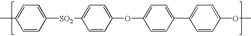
C1=C(C)C=CC([SO2]C2=CC=C(OC3=CC=C(C4=CC=C(OC)C=C4)C=C3)C=C2)=C1
